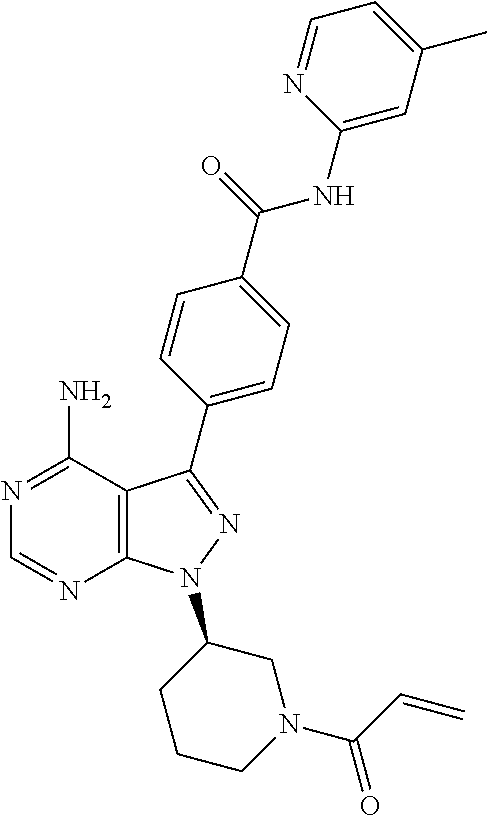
C1=NC2=C(C(N)=N1)C(C1=CC=C(C(=O)NC3=CC(C)=CC=N3)C=C1)=NN2C1CCCN(C(C=C)=O)C1
